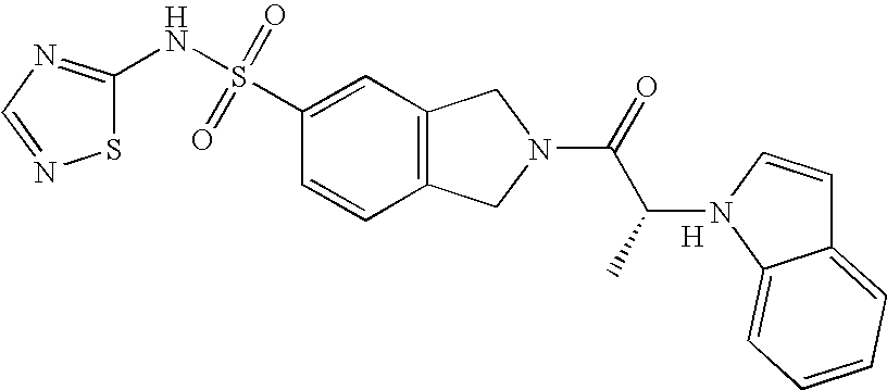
C1(NS(C2=CC3=C(C=C2)CN(C(=O)C(C)N2C4=CC=CC=C4C=C2)C3)(=O)=O)=NC=NS1.[H]
